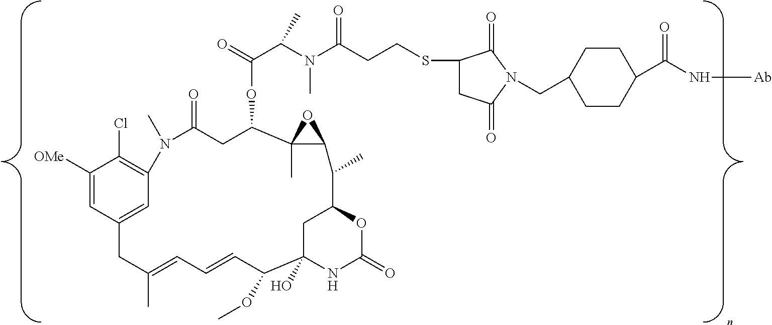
C1([OMe])=CC2=CC(=C1Cl)N(C)C(=O)CC(OC(=O)C(N(C(CCSC1CC(=O)N(CC3CCC(C(N[Ab])=O)CC3)C1=O)=O)C)C)C1(C)C(C(C)C3CC(O)(C(OC)C=CC=C(C)C2)NC(=O)O3)O1
